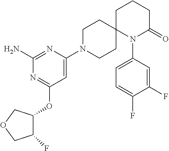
C1(N)=NC(N2CCC3(CC2)N(C2=CC=C(F)C(F)=C2)C(=O)CCC3)=CC(OC2C(F)COC2)=N1
